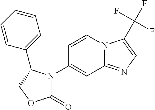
C1(=O)N(C2=CC3=NC=C(C(F)(F)F)N3C=C2)C(C2=CC=CC=C2)CO1
